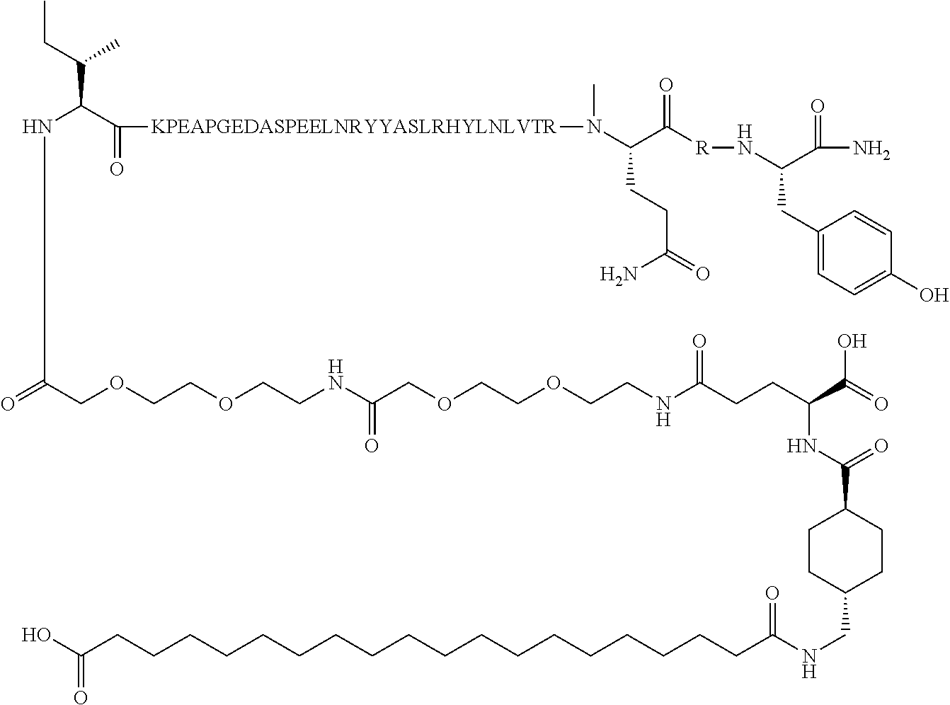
CCC(C(C([KPEAPGEDASPEELNRYYASLRHYLNLVTR]N(C)C(C(=O)[R]NC(C(=O)N)CC1=CC=C(O)C=C1)CCC(=O)N)=O)NC(COCCOCCNC(COCCOCCNC(CCC(C(=O)O)NC(C1CCC(CNC(CCCCCCCCCCCCCCCCCCC(O)=O)=O)CC1)=O)=O)=O)=O)C
